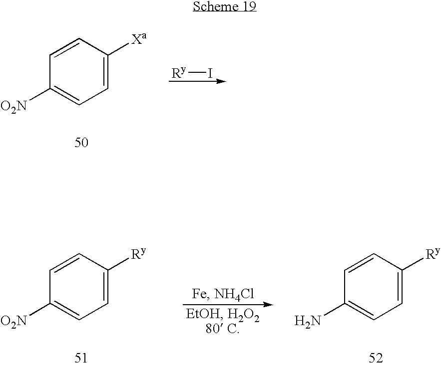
C1=C([Xa])C=CC([O2N])=C1.[Ry]I.C1=C([Ry])C=CC([O2N])=C1.C1=C([Ry])C=CC(N)=C1
